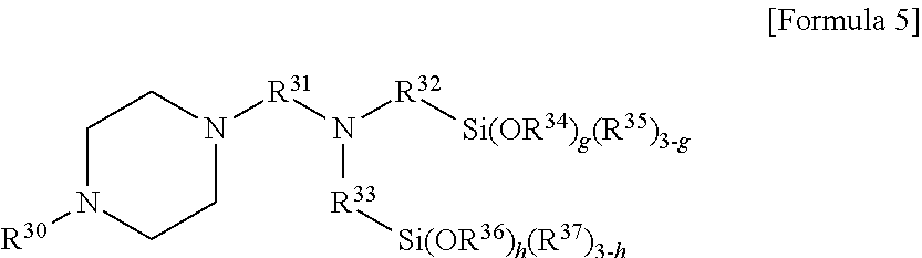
C1N([R30])CCN([R31]N([R32][Si(OR34)g(R35)3-g])[R33][Si(OR36)h(R37)3-h])C1
